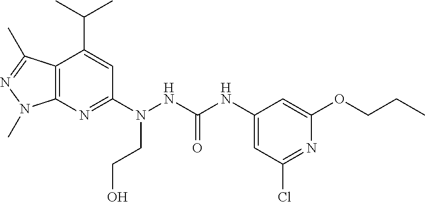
C12=C(N=C(N(NC(NC3=CC(Cl)=NC(OCCC)=C3)=O)CCO)C=C1C(C)C)N(C)N=C2C
